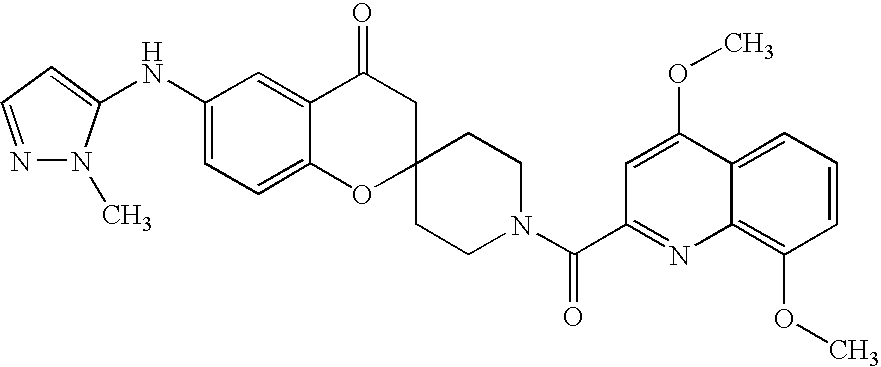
C12=CC=C(NC3=CC=NN3C)C=C1C(=O)CC1(O2)CCN(C(C2=NC3=C(OC)C=CC=C3C(OC)=C2)=O)CC1
